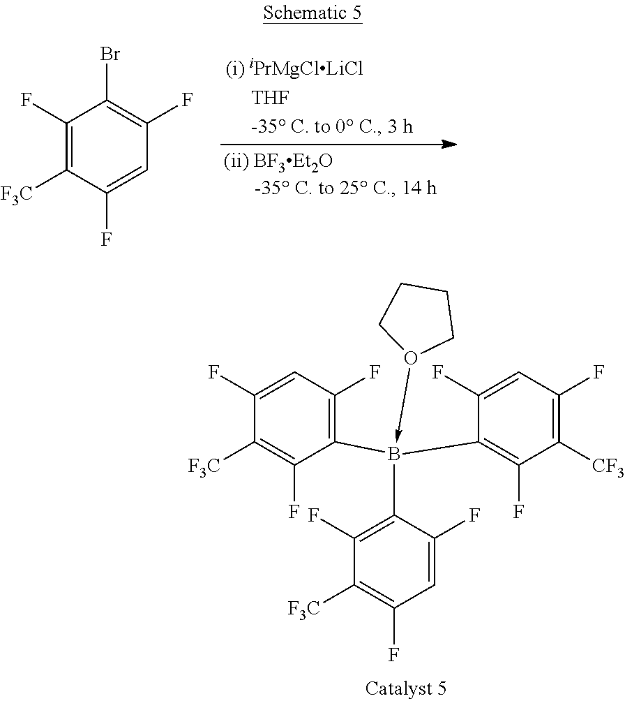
C1(F)=C([F3C])C(F)=CC(F)=C1Br.C1(F)=CC(F)=C(B(C2=C(F)C([CF3])=C(F)C=C2F)(C2=C(F)C([F3C])=C(F)C=C2F)-O2CCCC2)C(F)=C1[F3C]
